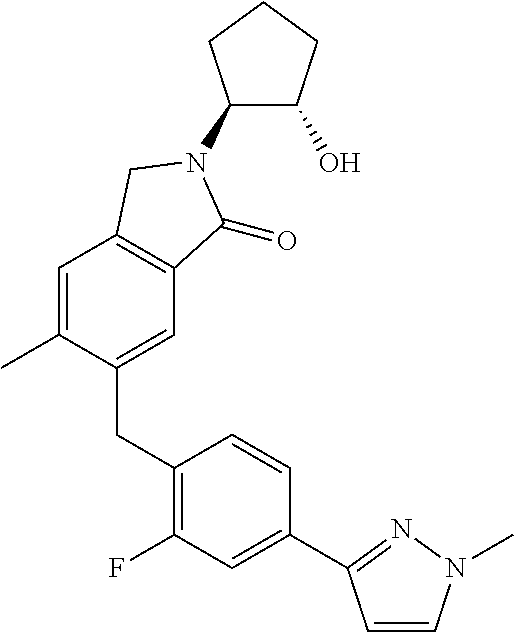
C1(N2C(=O)C3=C(C=C(C)C(CC4=C(F)C=C(C5=NN(C)C=C5)C=C4)=C3)C2)C(O)CCC1
